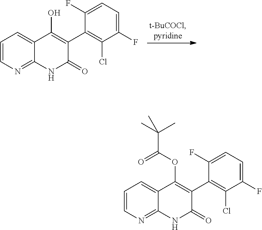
C1=CN=C2C(=C1)C(O)=C(C1=C(Cl)C(F)=CC=C1F)C(=O)N2.C1=CN=C2C(=C1)C(OC(C(C)(C)C)=O)=C(C1=C(Cl)C(F)=CC=C1F)C(=O)N2
